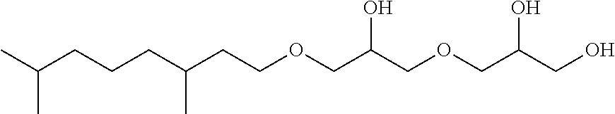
C(CCOCC(COCC(CO)O)O)(CCCC(C)C)C
